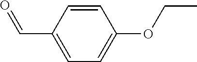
O=CC1=CC=C(OCC)C=C1
